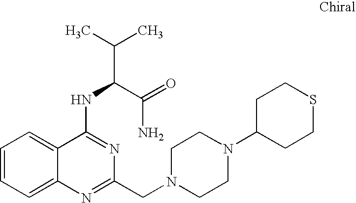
C1=CC=C2C(=C1)C(NC(C(C)C)C(=O)N)=NC(CN1CCN(C3CCSCC3)CC1)=N2
